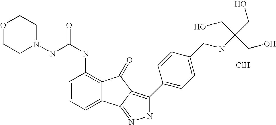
C(NC1=C2C(=CC=C1)C1=NNC(C3=CC=C(CNC(CO)(CO)CO)C=C3)=C1C2=O)(=O)NN1CCOCC1.Cl
